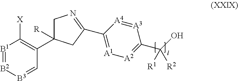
[B1]1=[B2][B3]=CC(C2([R])CN=C(C3=[A1][A2]=C(C(O)([R1])[R2])[A3]=[A4]3)C2)=C1[X]
